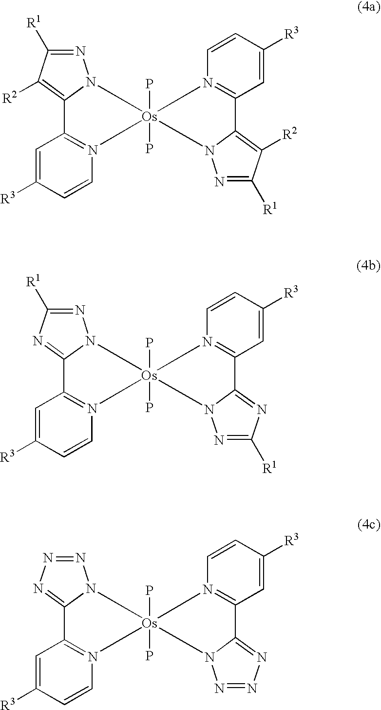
C1=C([R3])C=CN2=C1C1=C([R2])C([R1])=NN1[Os]21(P)(P)N2=C(C=C([R3])C=C2)C2=C([R2])C([R1])=NN21.C1=C([R3])C=CN2=C1C1=NC([R1])=NN1[Os]21(P)(P)N2=C(C=C([R3])C=C2)C2=NC([R1])=NN21.C1=C([R3])C=CN2=C1C1=NN=NN1[Os]21(P)(P)N2=C(C=C([R3])C=C2)C2=NN=NN21
